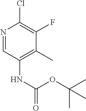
N1=CC(NC(=O)OC(C)(C)C)=C(C)C(F)=C1Cl
